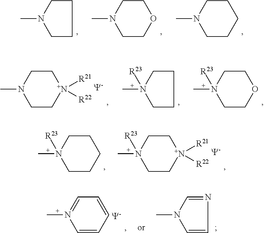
C1N(C)CCCC1.C1N(C)CCOC1.N1(C)CCCC1.C1N(C)CC[N+]([R21])([R22])C1.[Y].N1(C)([R23])CCCC1.N1(C)([R23])CCOCC1.C1N(C)([R23])CC[N+]([R21])([R22])C1.[Y].C1N(C)([R23])CCCC1.C1=N(C)C=CC=C1.[Y].N1(C)C=CN=C1
